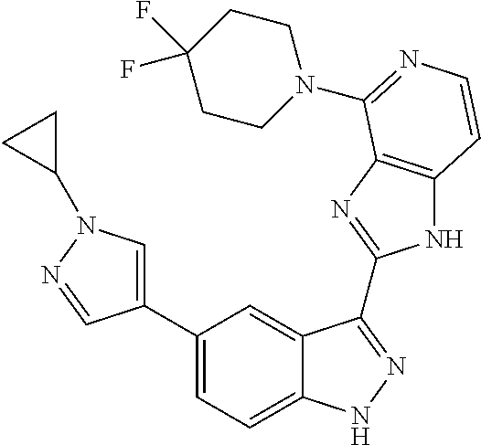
C1(C2=CC=C3C(=C2)C(C2=NC4=C(N2)C=CN=C4N2CCC(F)(F)CC2)=NN3)=CN(C2CC2)N=C1
